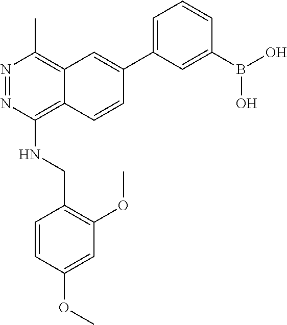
C12=C(C)N=NC(NCC3=C(OC)C=C(OC)C=C3)=C1C=CC(C1=CC=CC(B(O)O)=C1)=C2
